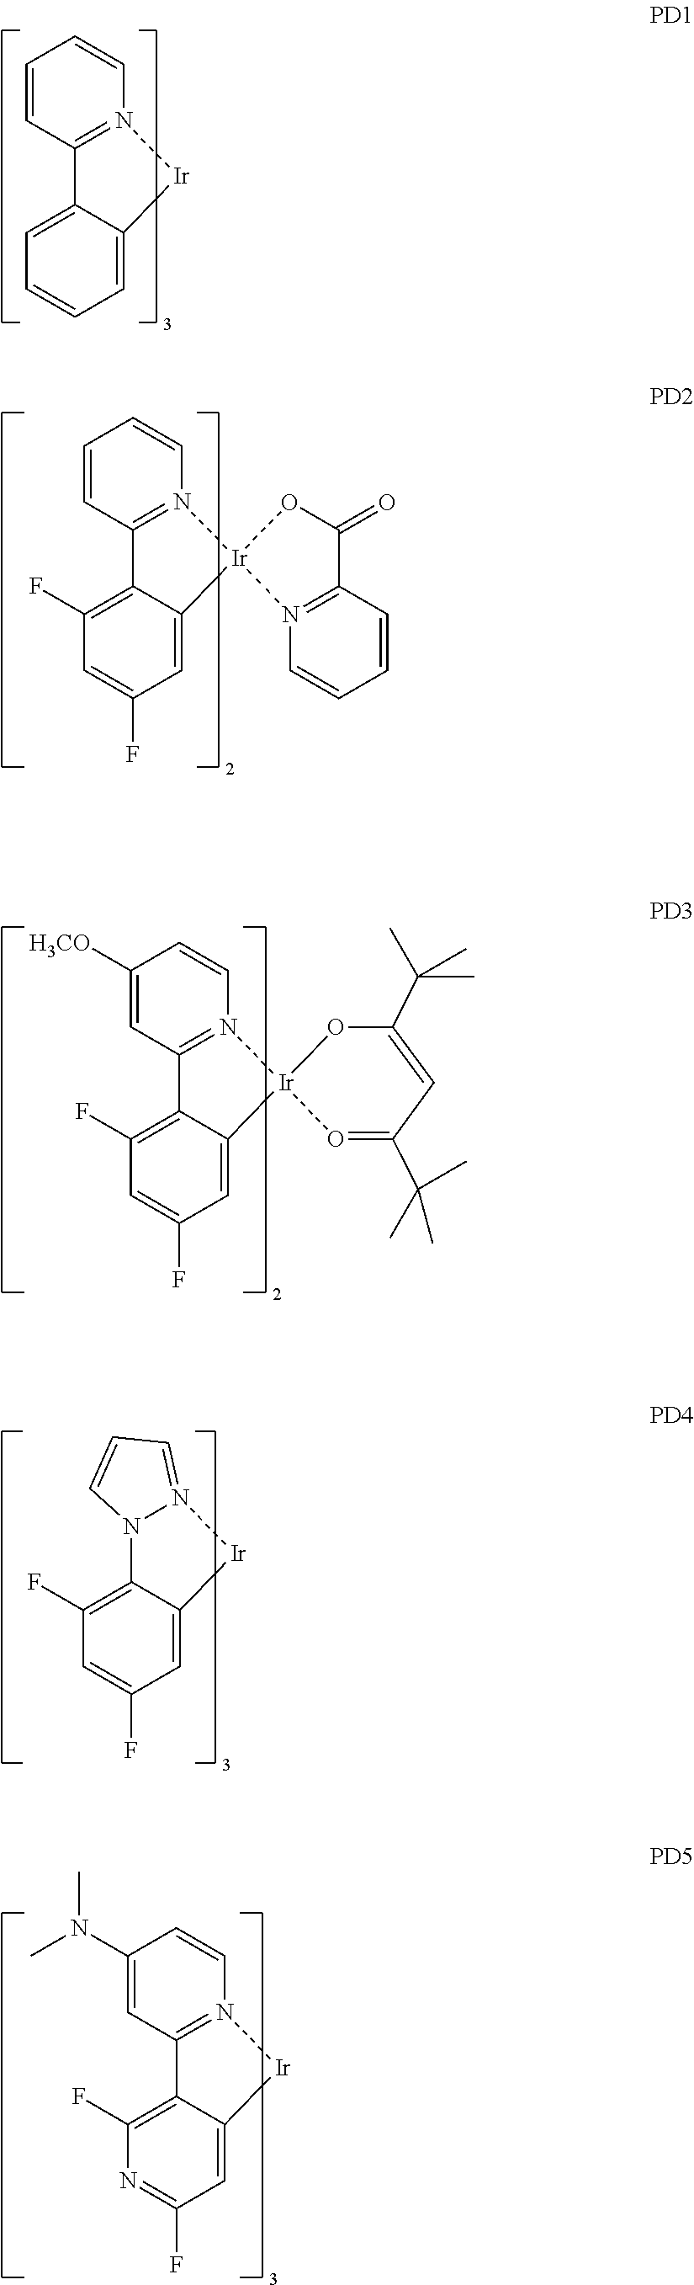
C1=CC2=N(C=C1)[Ir]C1=CC=CC=C21.C1=CC2=N(C=C1)[Ir]1(C3=CC(F)=CC(F)=C23)OC(=O)C2=N1C=CC=C2.C1([H3CO])=CC2=N(C=C1)[Ir]1(C3=CC(F)=CC(F)=C23)OC(C(C)(C)C)=CC(C(C)(C)C)=O1.N12N(=CC=C1)[Ir]C1=CC(F)=CC(F)=C21.C1(N(C)C)=CC2=N(C=C1)[Ir]C1=CC(F)=NC(F)=C21
